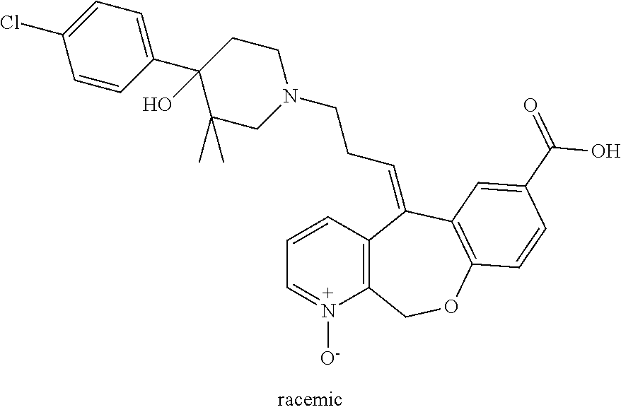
C12=C(COC3=C(C1=CCCN1CCC(O)(C4=CC=C(Cl)C=C4)C(C)(C)C1)C=C(C(=O)O)C=C3)N([O-])=CC=C2
